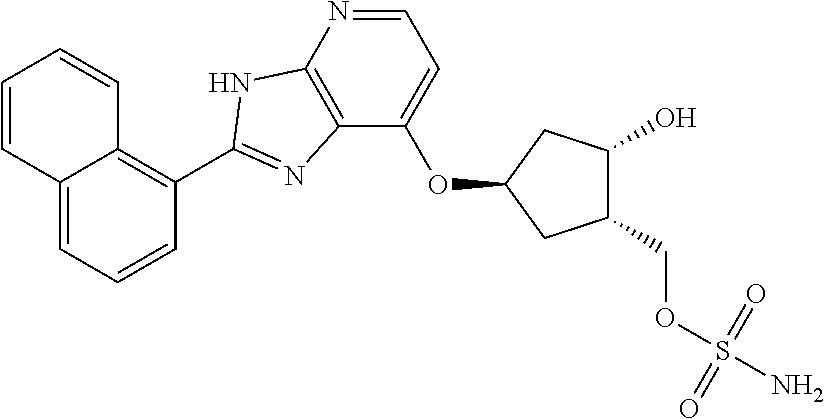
C12=CC=CC(C3=NC4=C(N=CC=C4OC4CC(COS(N)(=O)=O)C(O)C4)N3)=C1C=CC=C2
